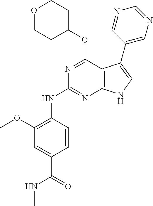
N(C1=NC2=C(C(OC3CCOCC3)=N1)C(C1=CN=CN=C1)=CN2)C1=C(OC)C=C(C(=O)NC)C=C1
